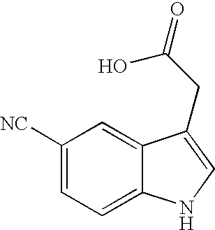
C1([NC])=CC=C2C(=C1)C(CC(O)=O)=CN2
